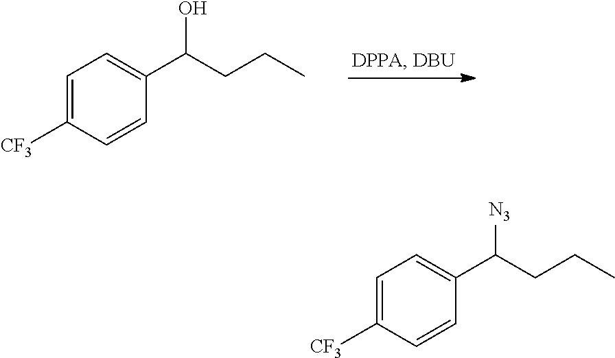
C1=C([CF3])C=CC(C(CCC)O)=C1.C1=C([CF3])C=CC(C(CCC)[N3])=C1
